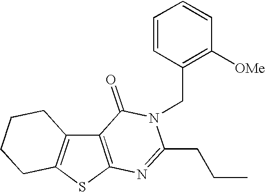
C12=C(SC3=C1CCCC3)N=C(CCC)N(CC1=C([OMe])C=CC=C1)C2=O
